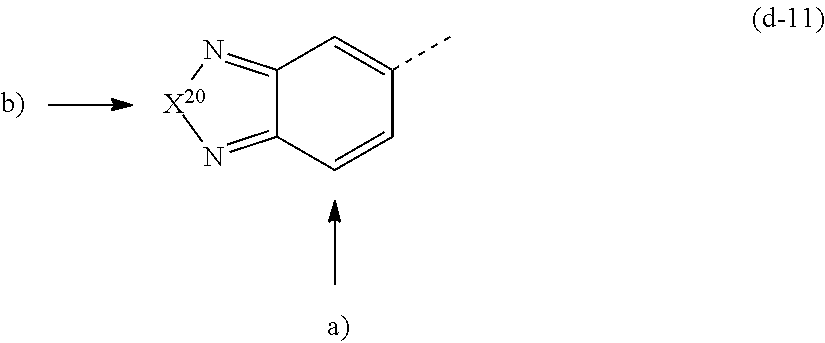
C12=N[X20]N=C1C=C(C)C=C2
